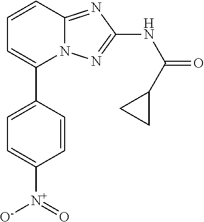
C1=C(C2=CC=CC3=NC(NC(=O)C4CC4)=NN23)C=CC([N+]([O-])=O)=C1
